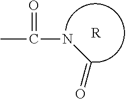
C(NC(C)=O)=O.[R]
